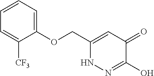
C1(OCC2=CC(=O)C(O)=NN2)=CC=CC=C1[CF3]
